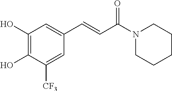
C1(O)=C(O)C([CF3])=CC(C=CC(N2CCCCC2)=O)=C1
